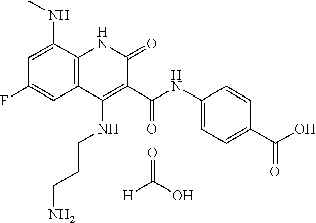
C1=C(NC)C2=C(C=C1F)C(NCCCN)=C(C(NC1=CC=C(C(O)=O)C=C1)=O)C(=O)N2.[H]C(O)=O
